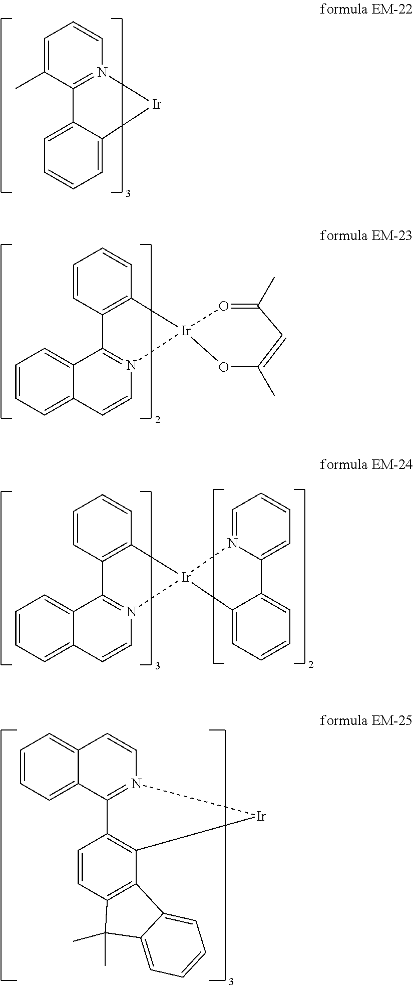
C1=C(C)C2=N(C=C1)[Ir]C1=CC=CC=C21.C1=CC2=C(C=C1)[Ir]1(N3=C2C2=CC=CC=C2C=C3)O=C(C)C=C(C)O1.C1=CC2=C(C=C1)[Ir]1(N3=C2C2=CC=CC=C2C=C3)N2=CC=CC=C2C2=CC=CC=C12.C1=CC=C2C(=C1)C=CN1=C2C2=C(C3=C(C=C2)C(C)(C)C2=CC=CC=C32)[Ir]1
